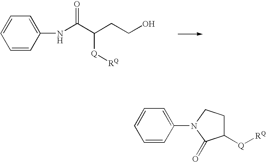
C1=CC(NC(C([Q][RQ])CCO)=O)=CC=C1.C1=CC(N2C(=O)C([Q][RQ])CC2)=CC=C1
